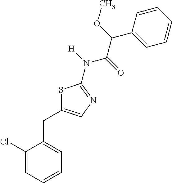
C1(Cl)=CC=CC=C1CC1=CN=C(N([H])C(=O)C(OC)C2=CC=CC=C2)S1
